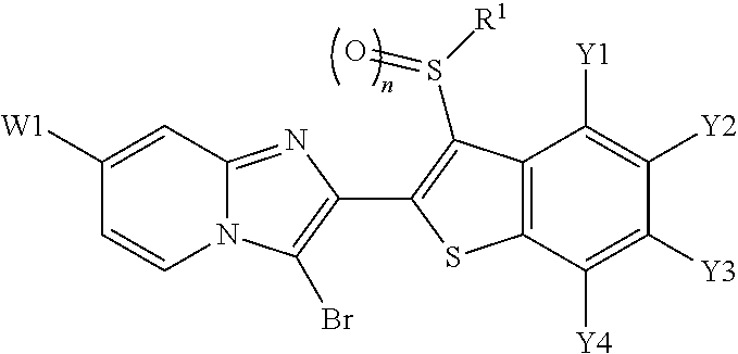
C12=NC(C3=C(S([R1])=O)C4=C(C([Y4])=C([Y3])C([Y2])=C4[Y1])S3)=C(Br)N1C=CC([W1])=C2
